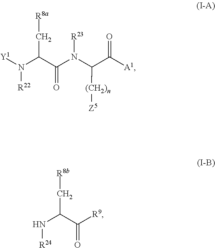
C(C(N[R24])C([R9])=O)[R8b].[Y1]N(C(C(N(C(C([A1])=O)[(CH2)n][Z5])[R23])=O)C[R8a])[R22]
